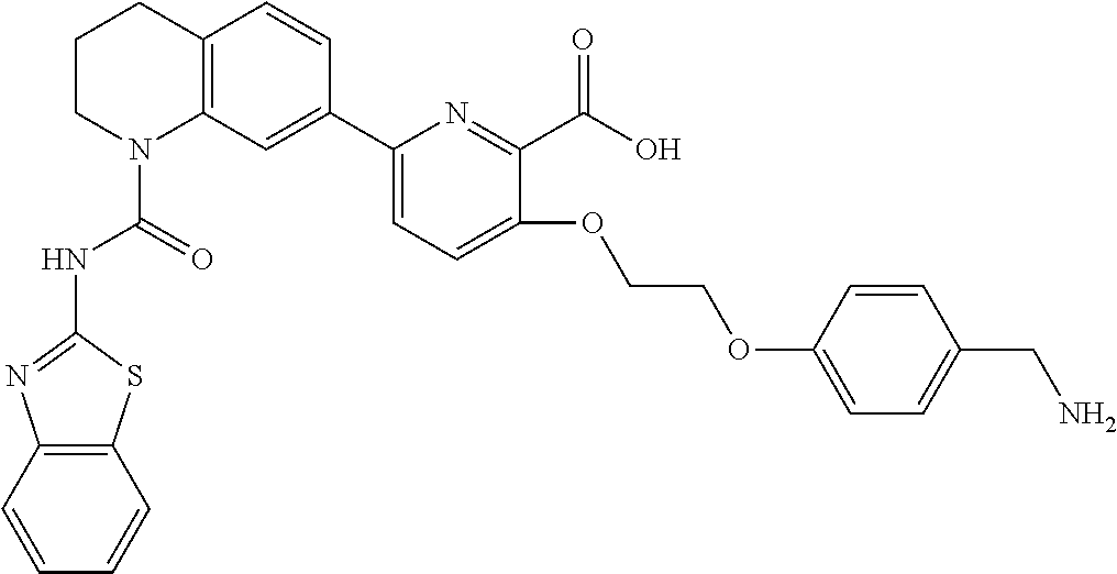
C1CN(C(=O)NC2=NC3=C(S2)C=CC=C3)C2=C(C1)C=CC(C1=CC=C(OCCOC3=CC=C(CN)C=C3)C(C(O)=O)=N1)=C2
